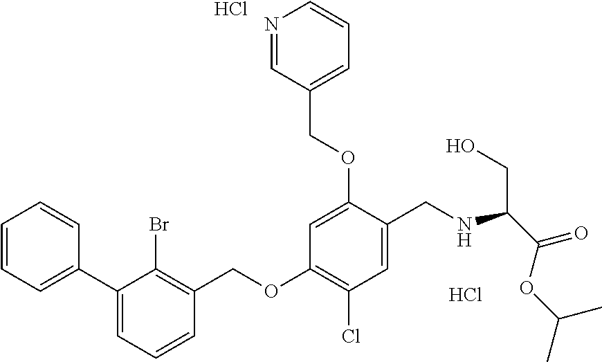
C1(C2=CC=CC=C2)=CC=CC(COC2=C(Cl)C=C(CNC(C(=O)OC(C)C)CO)C(OCC3=CC=CN=C3)=C2)=C1Br.Cl.Cl
